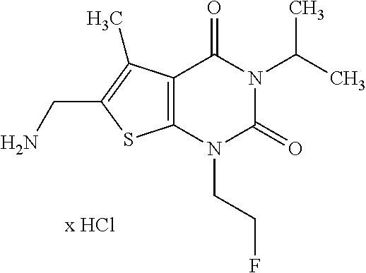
C12=C(N(CCF)C(=O)N(C(C)C)C1=O)SC(CN)=C2C
